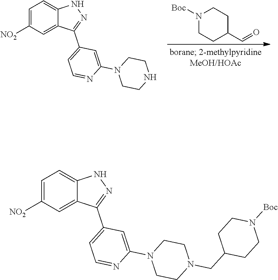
N1=C(C2=CC=NC(N3CCN(CC4CCN([Boc])CC4)CC3)=C2)C2=CC([NO2])=CC=C2N1.N1=C(C2=CC=NC(N3CCNCC3)=C2)C2=CC([NO2])=CC=C2N1.N1([Boc])CCC(C=O)CC1
